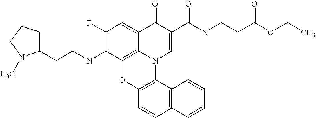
C1(F)=C(NCCC2CCCN2C)C2=C3C(=C1)C(=O)C(C(NCCC(OCC)=O)=O)=CN3C1=C(O2)C=CC2=C1C=CC=C2
